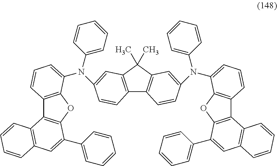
C12=C(C(C)(C)C3=C1C=CC(N(C1=CC=CC4=C1OC1=C4C4=C(C=C1C1=CC=CC=C1)C=CC=C4)C1=CC=CC=C1)=C3)C=C(N(C1=CC=CC3=C1OC1=C3C3=C(C=C1C1=CC=CC=C1)C=CC=C3)C1=CC=CC=C1)C=C2
